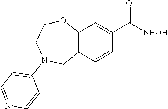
C12=C(C=CC(C([NHOH])=O)=C1)CN(C1=CC=NC=C1)CCO2
